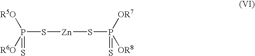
P(S[Zn]SP(=S)([OR7])[OR8])([R6O])([R5O])=S
